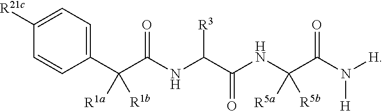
C(C(NC(C(NC(C(N([H])[H])=O)([R5a])[R5b])=O)[R3])=O)(C1=CC=C([R21c])C=C1)([R1a])[R1b]
